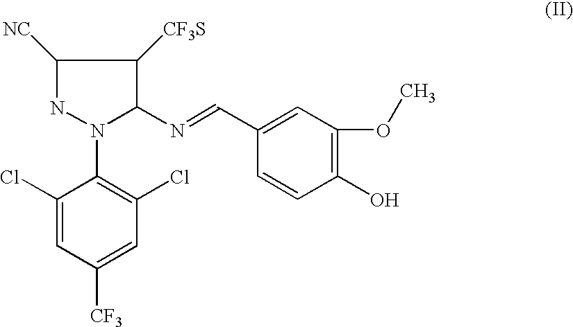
C1([NC])NN(C2=C(Cl)C=C([CF3])C=C2Cl)C(N=CC2=CC(OC)=C(O)C=C2)C1[CF3S]
